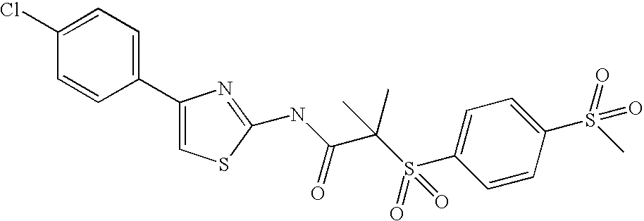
C1(C2=CC=C(Cl)C=C2)=CSC(NC(=O)C(C)(S(=O)(C2=CC=C(S(=O)(C)=O)C=C2)=O)C)=N1
